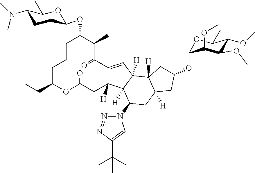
C1C(CC)OC(=O)CC2([H])C(=CC3([H])C2([H])C(N2N=NC(C(C)(C)C)=C2)CC2([H])C3([H])CC(OC3OC(C)C(OC)C(OC)C3OC)C2)C(=O)C(C)C(OC2CCC(N(C)C)C(C)O2)CC1
